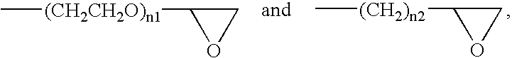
C[(CH2CH2O)n1]C1OC1.C1OC1[(CH2)n2]C
